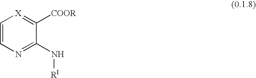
C1=CN=C(N[RI])C([COOR])=[X]1
